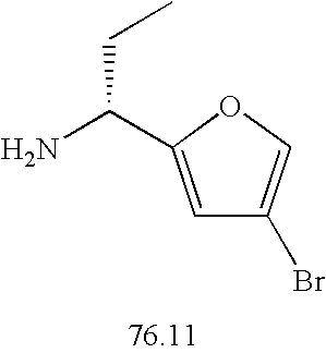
NC(CC)C1=CC(Br)=CO1
